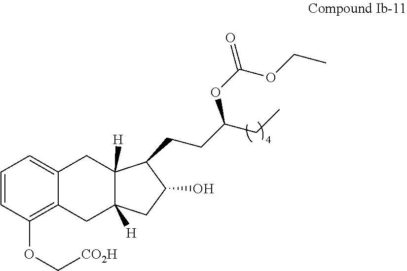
C1=CC(OC[CO2H])=C2C(=C1)CC1([H])C([H])(C2)CC(O)C1CCC(CC)OC(=O)OCC
